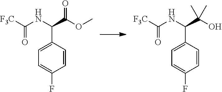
C1=C(C(NC([F3C])=O)C(OC)=O)C=CC(F)=C1.C1=C(C(NC([F3C])=O)C(O)(C)C)C=CC(F)=C1
